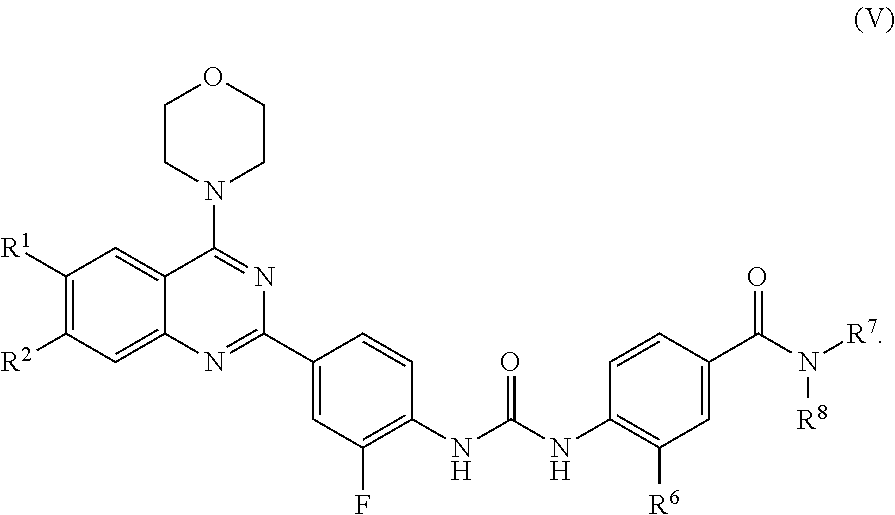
C12=CC([R2])=C([R1])C=C1C(N1CCOCC1)=NC(C1=CC(F)=C(NC(NC3=C([R6])C=C(C(N([R7])[R8])=O)C=C3)=O)C=C1)=N2
